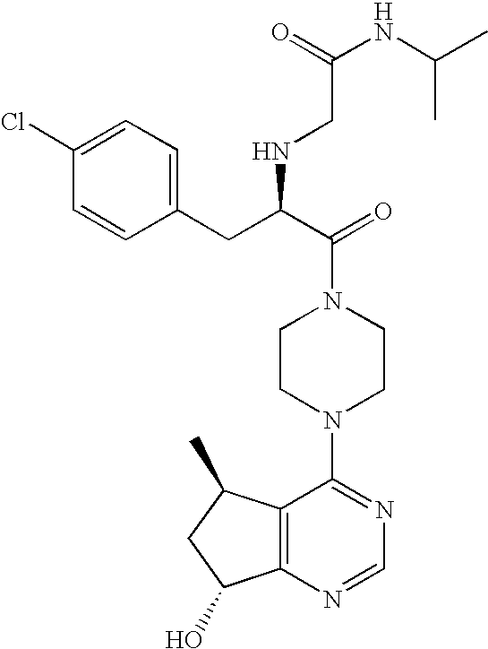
C(N1CCN(C2=NC=NC3=C2C(C)CC3O)CC1)(C(CC1=CC=C(Cl)C=C1)NCC(NC(C)C)=O)=O
